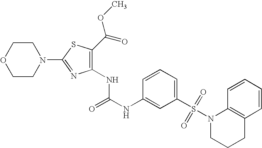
C1(NC(NC2=CC(S(N3CCCC4=C3C=CC=C4)(=O)=O)=CC=C2)=O)=C(C(OC)=O)SC(N2CCOCC2)=N1
